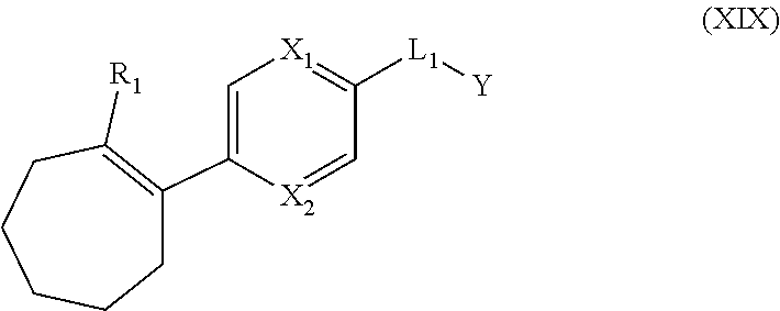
C1C(C2=C[X1]=C([L1][Y])C=[X2]2)=C([R1])CCCC1
